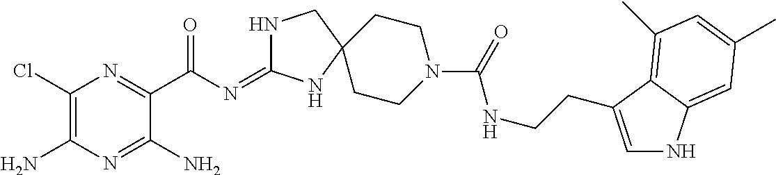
C1(Cl)=C(N)N=C(N)C(C(N=C2NCC3(N2)CCN(C(NCCC2=CNC4=CC(C)=CC(C)=C42)=O)CC3)=O)=N1
